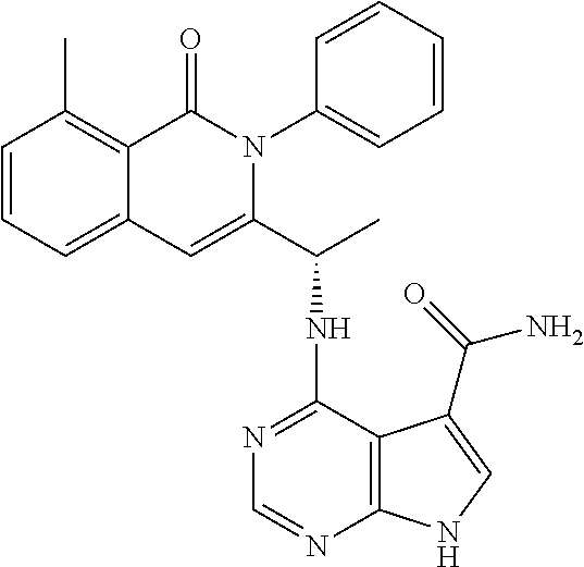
C1=CC=C2C(=C1C)C(=O)N(C1=CC=CC=C1)C(C(NC1=NC=NC3=C1C(C(=O)N)=CN3)C)=C2
